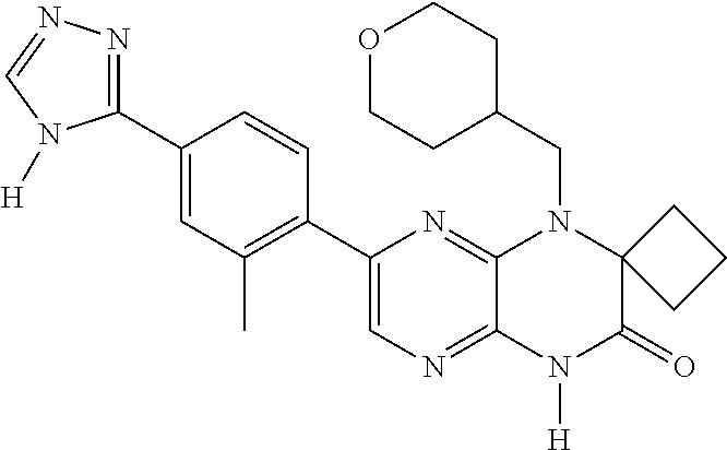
C1(C2=NN=CN2[H])=CC(C)=C(C2=CN=C3C(=N2)N(CC2CCOCC2)C2(C(=O)N3[H])CCC2)C=C1
